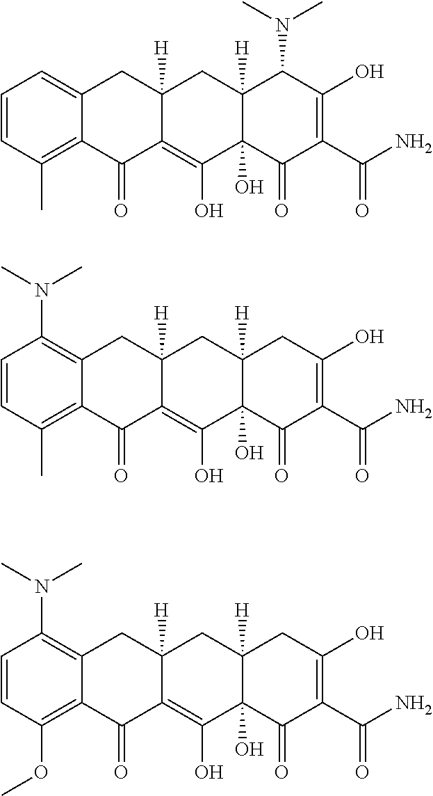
C1=CC(C)=C2C(=C1)CC1([H])C(=C(O)C3(O)C([H])(C1)C(N(C)C)C(O)=C(C(N)=O)C3=O)C2=O.C1=CC(C)=C2C(=C1N(C)C)CC1([H])C(=C(O)C3(O)C([H])(C1)CC(O)=C(C(N)=O)C3=O)C2=O.C1=CC(OC)=C2C(=C1N(C)C)CC1([H])C(=C(O)C3(O)C([H])(C1)CC(O)=C(C(N)=O)C3=O)C2=O
